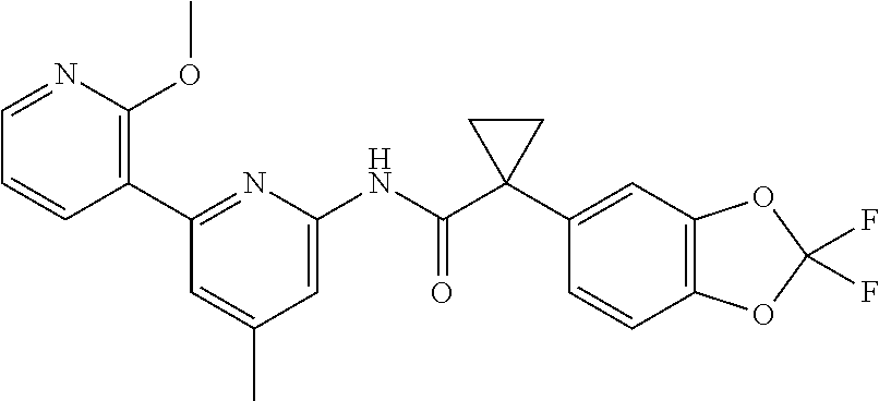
C1=NC(OC)=C(C2=NC(NC(C3(C4=CC5=C(C=C4)OC(F)(F)O5)CC3)=O)=CC(C)=C2)C=C1
